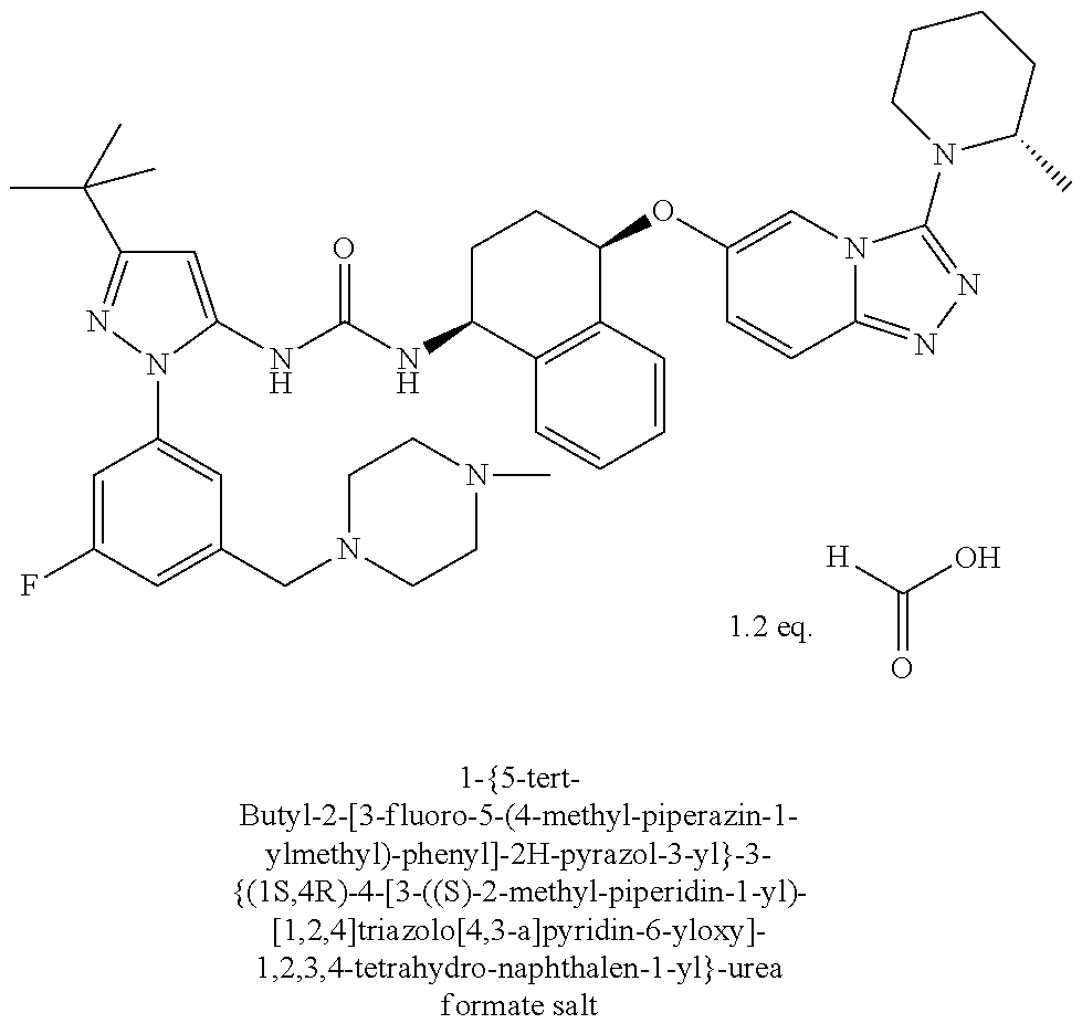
C1=C(NC(NC2C3=C(C(OC4=CN5C(=NN=C5N5C(C)CCCC5)C=C4)CC2)C=CC=C3)=O)N(C2=CC(CN3CCN(C)CC3)=CC(F)=C2)N=C1C(C)(C)C.[H]C(O)=O
